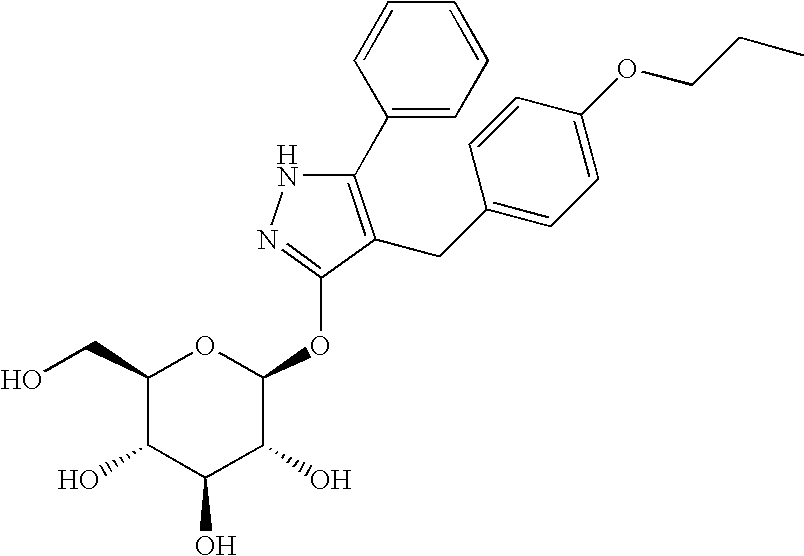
C1(C2=CC=CC=C2)=C(CC2=CC=C(OCCC)C=C2)C(OC2OC(CO)C(O)C(O)C2O)=NN1
